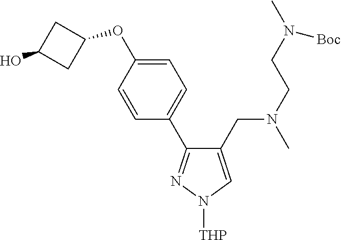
OC1CC(OC2=CC=C(C3=NN([THP])C=C3CN(C)CCN(C)[Boc])C=C2)C1
